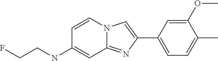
C1(C2=CC=C(C)C(OC)=C2)=CN2C(=N1)C=C(NCCF)C=C2
